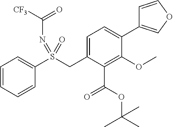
C1=CC=CC(S(CC2=CC=C(C3=COC=C3)C(OC)=C2C(=O)OC(C)(C)C)(=O)=NC([CF3])=O)=C1
